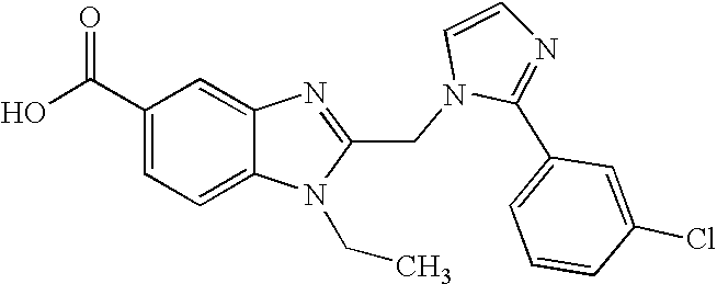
C1(C(O)=O)=CC=C2C(=C1)N=C(CN1C(C3=CC=CC(Cl)=C3)=NC=C1)N2CC
